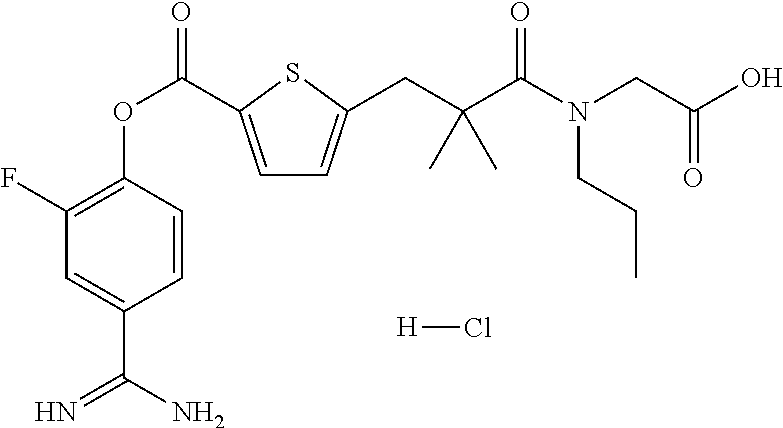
C1(F)=C(OC(=O)C2=CC=C(CC(C(N(CC(=O)O)CCC)=O)(C)C)S2)C=CC(C(N)=N)=C1.[H]Cl
